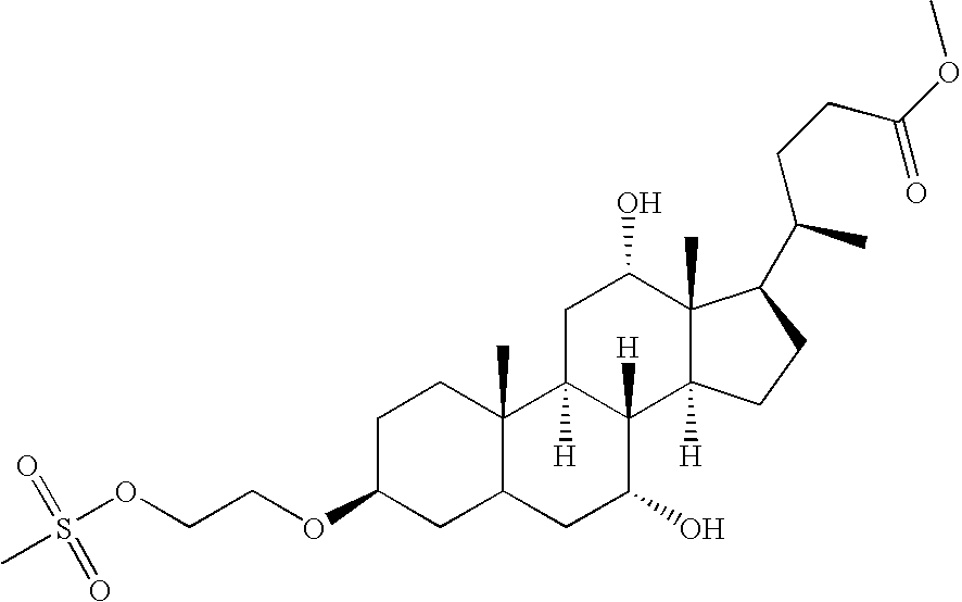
C12(C)C(CC(O)C3([H])C1([H])CC(O)C1(C)C3([H])CCC1C(CCC(=O)OC)C)CC(OCCOS(=O)(=O)C)CC2
